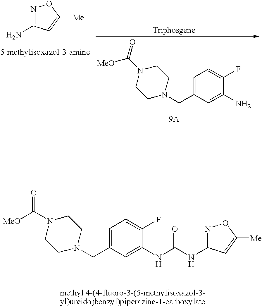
N1=C(N)C=C([Me])O1.C1=C(CN2CCN(C(=O)[MeO])CC2)C=C(N)C(F)=C1.[methyl 4-(4-fluoro-3-(5-methylisoxazol-3-yl)ureido)benzyl)piperazine-1-carboxylate].C1=C(CN2CCN(C([MeO])=O)CC2)C=C(NC(NC2=NOC([Me])=C2)=O)C(F)=C1
